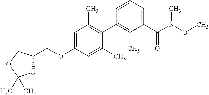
C1=C(OCC2OC(C)(C)OC2)C=C(C)C(C2=C(C)C(C(N(OC)C)=O)=CC=C2)=C1C
